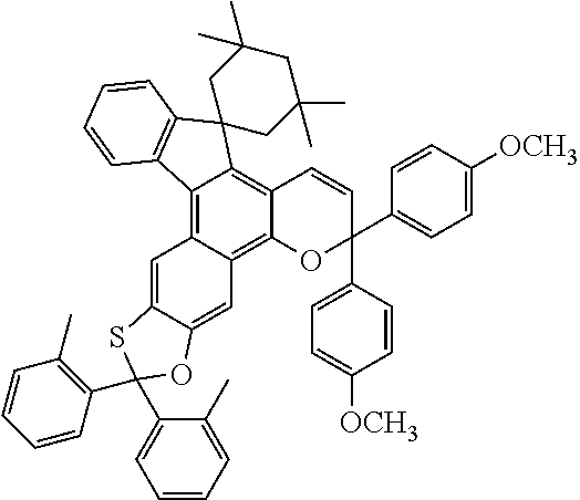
C12=C3C(=C4C(=C1C=CC(C1=CC=C([OCH3])C=C1)(C1=CC=C([OCH3])C=C1)O2)C1(C2=C4C=CC=C2)CC(C)(C)CC(C)(C)C1)C=C1C(=C3)OC(C2=C(C)C=CC=C2)(C2=CC=CC=C2C)S1
